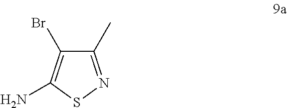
C1(C)=NSC(N)=C1Br
